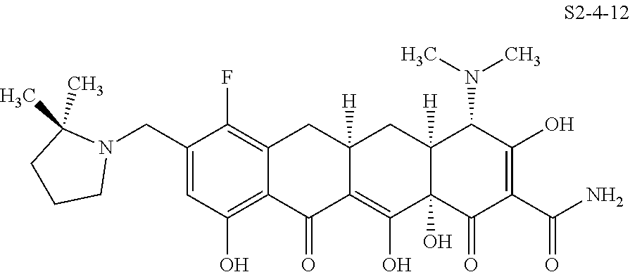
C1(CN2C(C)(C)CCC2)=CC(O)=C2C(=C1F)CC1([H])C(=C(O)C3(O)C([H])(C1)C(N(C)C)C(O)=C(C(N)=O)C3=O)C2=O
